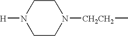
C1CN([CH2CH2]C)CCN1[H]
